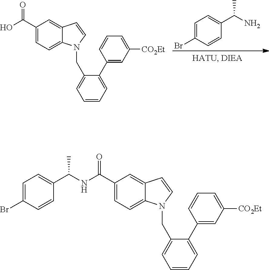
C1=C(Br)C=CC(C(N)C)=C1.C1(C(O)=O)=CC=C2C(=C1)C=CN2CC1=CC=CC=C1C1=CC([CO2Et])=CC=C1.C1(C(=O)NC(C2=CC=C(Br)C=C2)C)=CC=C2C(=C1)C=CN2CC1=CC=CC=C1C1=CC([CO2Et])=CC=C1
